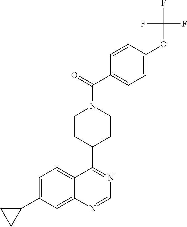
C1=C(C2CC2)C=C2C(=C1)C(C1CCN(C(=O)C3=CC=C(OC(F)(F)F)C=C3)CC1)=NC=N2
